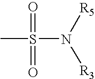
CS(N([R3])[R5])(=O)=O
